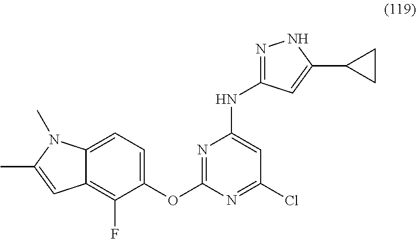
C12=C(F)C(OC3=NC(NC4=NNC(C5CC5)=C4)=CC(Cl)=N3)=CC=C1N(C)C(C)=C2
